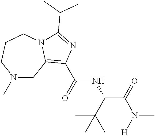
N1(C)CC2=C(C(=O)NC(C(C)(C)C)C(N(C)[H])=O)N=C(C(C)C)N2CCC1
